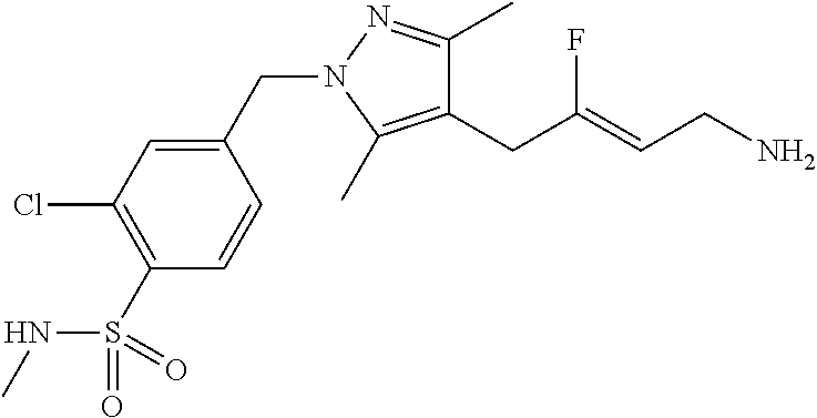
C1(C)=NN(CC2=CC(Cl)=C(S(=O)(NC)=O)C=C2)C(C)=C1CC(=CCN)F
